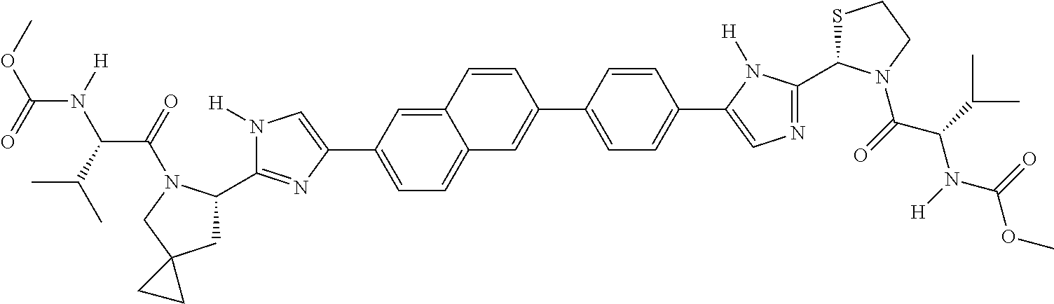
C1(C2CC3(CN2C(=O)C(C(C)C)N([H])C(=O)OC)CC3)=NC(C2=CC=C3C(=C2)C=CC(C2=CC=C(C4=CN=C(C5SCCN5C(=O)C(C(C)C)N(C(OC)=O)[H])N4[H])C=C2)=C3)=CN1[H]
